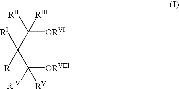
[RII]C([RIII])([ORVI])C(C([ORVIII])([RIV])[RV])([R])[RI]
